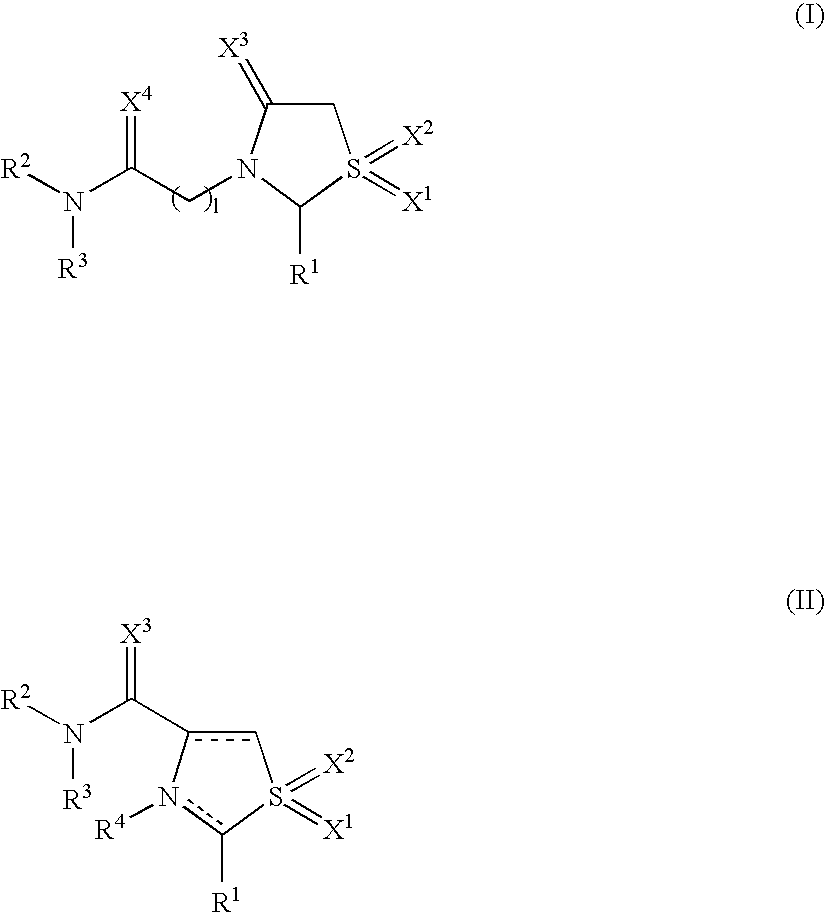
C1C(=[X3])N(CC(N([R2])[R3])=[X4])C([R1])S1(=[X2])=[X1].c1c(C(N([R2])[R3])=[X3])-n([R4])c([R1])S1(=[X1])=[X2]
